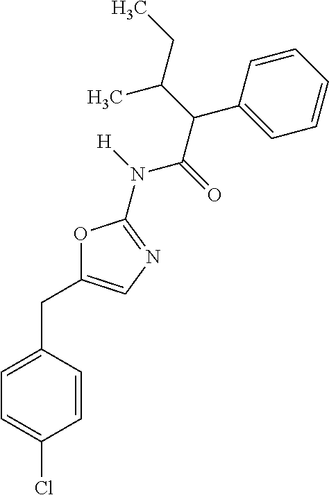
C1=C(CC2=CN=C(N(C(C(C3=CC=CC=C3)C(CC)C)=O)[H])O2)C=CC(Cl)=C1
